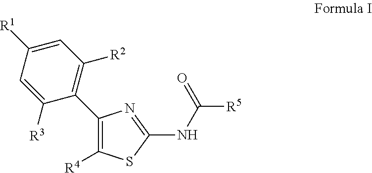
C1(C2=C([R2])C=C([R1])C=C2[R3])=C([R4])SC(NC([R5])=O)=N1
